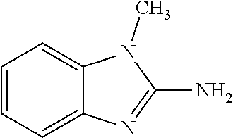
C1=CC=C2C(=C1)N(C)C(N)=N2
